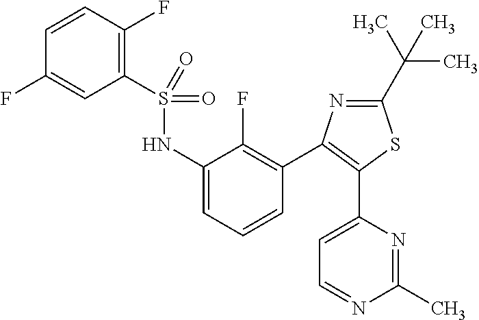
C1=CC(F)=C(S(NC2=CC=CC(C3=C(C4=CC=NC(C)=N4)SC(C(C)(C)C)=N3)=C2F)(=O)=O)C=C1F
